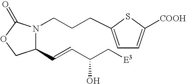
C1(C=CC(C[E3])O)N(CCCC2=CC=C([COOH])S2)C(=O)OC1
